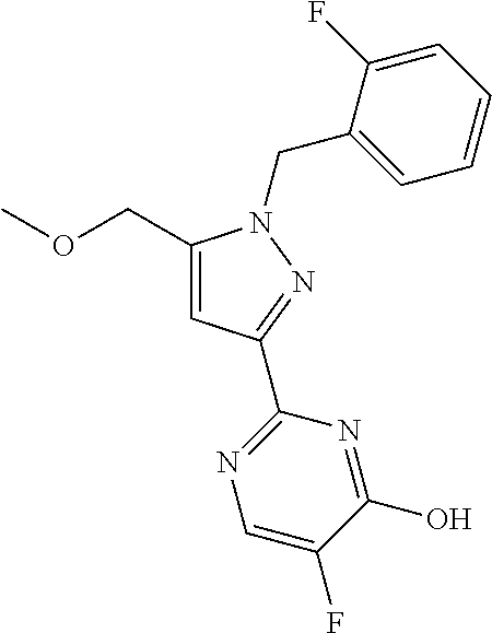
O(CC1=CC(C2=NC=C(F)C(O)=N2)=NN1CC1=CC=CC=C1F)C
